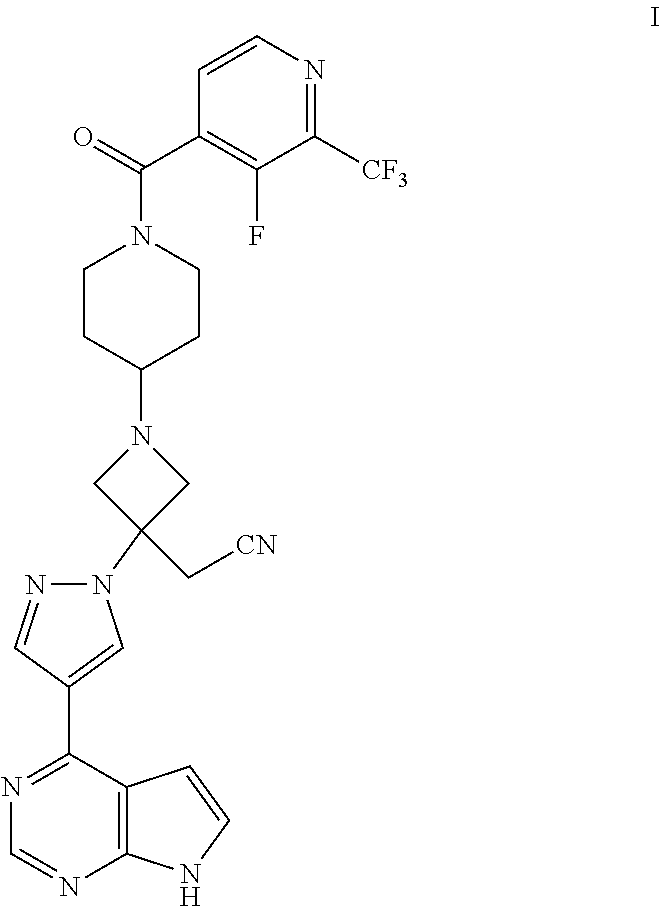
N1=C(C2=CN(C3(C[CN])CN(C4CCN(C(=O)C5=C(F)C([CF3])=NC=C5)CC4)C3)N=C2)C2=C(N=C1)NC=C2
